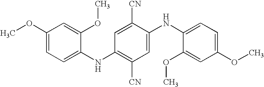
C1=C(OC)C=C(OC)C(NC2=C([CN])C=C(NC3=CC=C(OC)C=C3OC)C([CN])=C2)=C1
